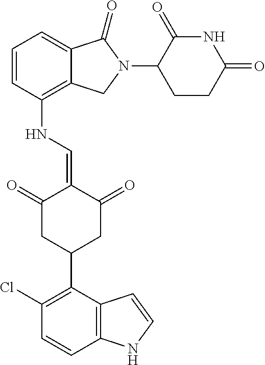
C12=C(NC=C3C(=O)CC(C4=C(Cl)C=CC5=C4C=CN5)CC3=O)C=CC=C1C(=O)N(C1C(=O)NC(=O)CC1)C2
